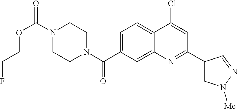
N1(C(OCCF)=O)CCN(C(=O)C2=CC=C3C(=C2)N=C(C2=CN([Me])N=C2)C=C3Cl)CC1
